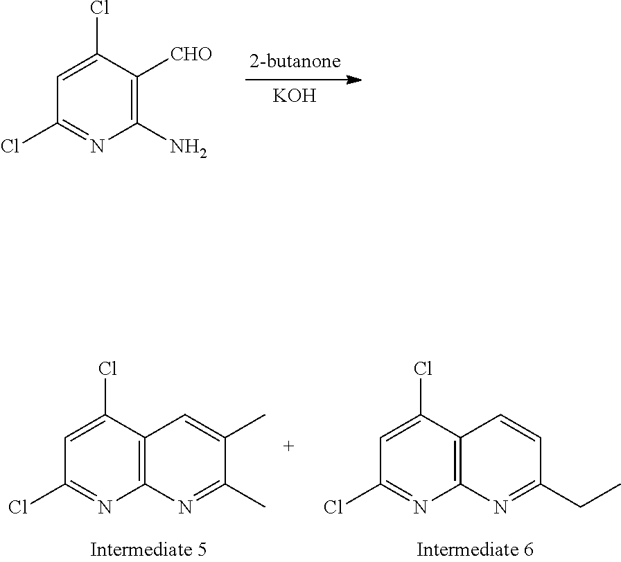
C1(C)=NC2=C(C=C1C)C(Cl)=CC(Cl)=N2.C1(CC)=NC2=C(C=C1)C(Cl)=CC(Cl)=N2.[CHO]C1=C(N)N=C(Cl)C=C1Cl.[KOH]
